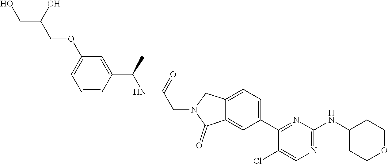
C12=CC(C3=NC(NC4CCOCC4)=NC=C3Cl)=CC=C1CN(CC(NC(C1=CC(OCC(CO)O)=CC=C1)C)=O)C2=O
